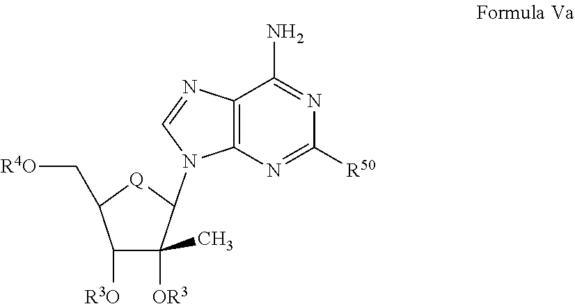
C12=C(N=C([R50])N=C1N)N(C1C([OR3])(C)C([R3O])C(C[R4O])[Q]1)C=N2
